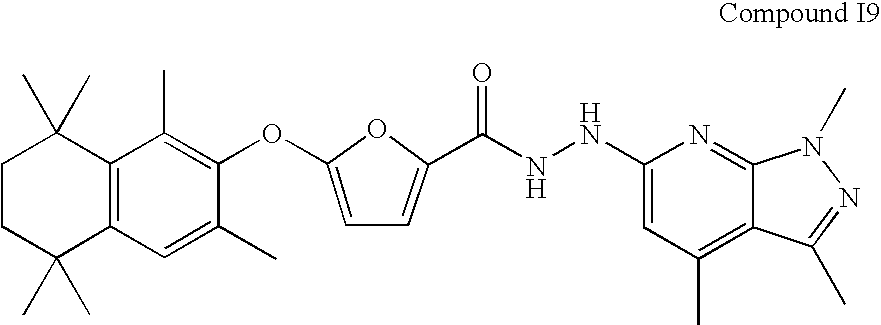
C12=C(C(C)=C(OC3=CC=C(C(=O)NNC4=CC(C)=C5C(=N4)N(C)N=C5C)O3)C(C)=C1)C(C)(C)CCC2(C)C
